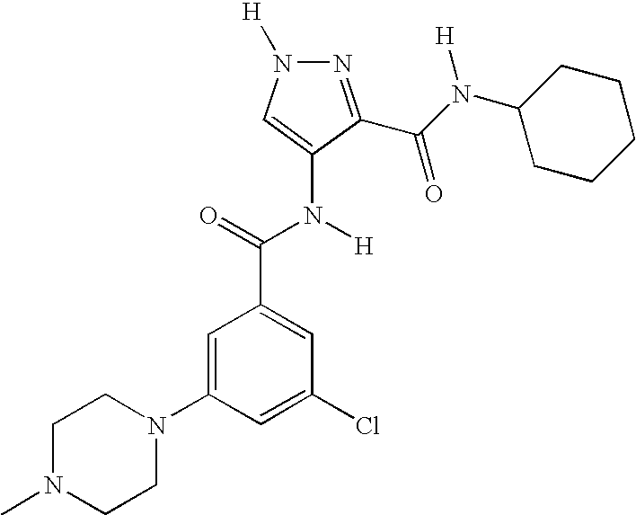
N1=C(C(N(C2CCCCC2)[H])=O)C(N([H])C(=O)C2=CC(Cl)=CC(N3CCN(C)CC3)=C2)=CN1[H]
